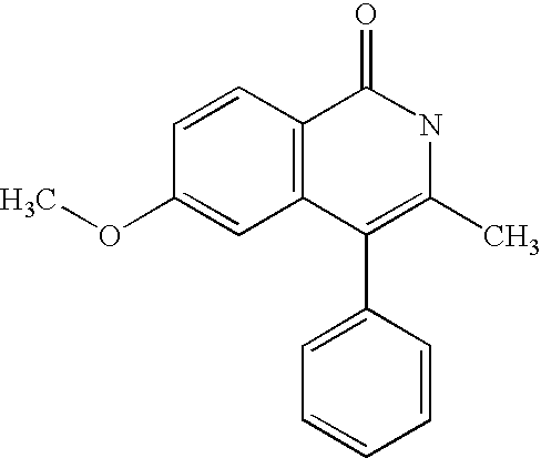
C1=CC2=C(C=C1OC)C(C1=CC=CC=C1)=C(C)NC2=O
